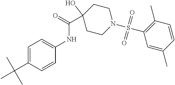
C1=C(C(C)(C)C)C=CC(NC(C2(O)CCN(S(C3=C(C)C=CC(C)=C3)(=O)=O)CC2)=O)=C1
